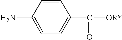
NC1=CC=C(C([OR*])=O)C=C1
